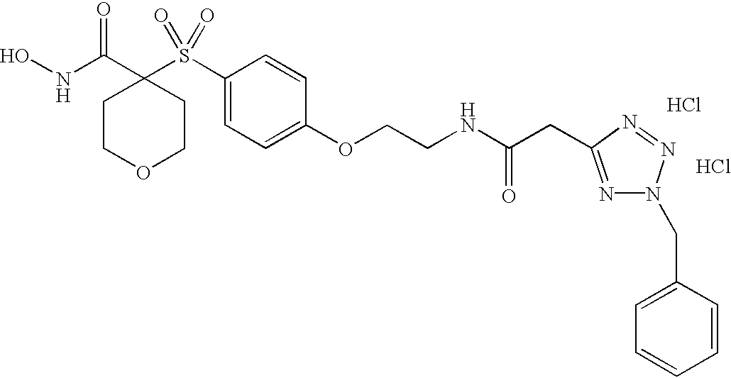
N(C(C1(S(C2=CC=C(OCCNC(CC3=NN(CC4=CC=CC=C4)N=N3)=O)C=C2)(=O)=O)CCOCC1)=O)O.Cl.Cl
